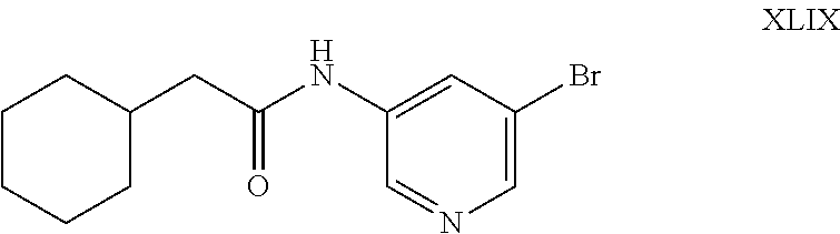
C1(NC(=O)CC2CCCCC2)=CC(Br)=CN=C1
